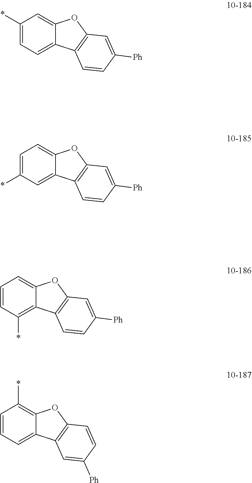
C1=CC(*)=C2C(=C1)OC1=C2C=CC([Ph])=C1.C1=CC=C2C(=C1*)OC1=C2C=C([Ph])C=C1.C1(*)=CC=C2C(=C1)OC1=C2C=CC([Ph])=C1.C1=C(*)C=C2C(=C1)OC1=C2C=CC([Ph])=C1
